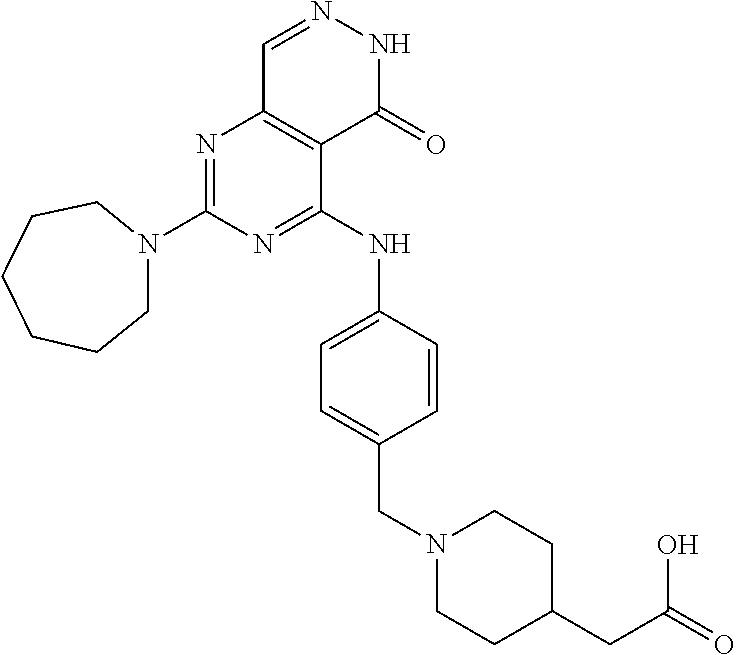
N1=C(N2CCCCCC2)N=C(NC2=CC=C(CN3CCC(CC(=O)O)CC3)C=C2)C2=C1C=NNC2=O
